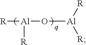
[R][Al]([R])O[Al]([R])[R]
